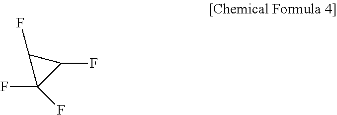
C1(F)C(F)C1(F)F
